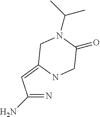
C(=N)(C=C1NCC(=O)N(C(C)C)C1)N
